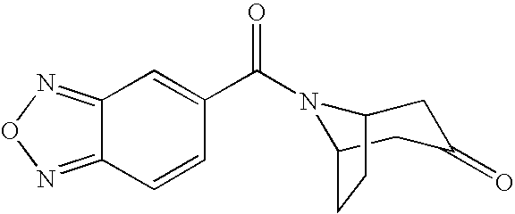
C12=NON=C1C=CC(C(=O)N1C3CC(=O)CC1CC3)=C2
